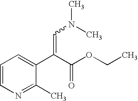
C1=CN=C(C)C(C(C(=O)OCC)=CN(C)C)=C1
